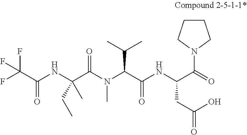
N(C(C(N(C(C(NC(C(N1CCCC1)=O)CC(O)=O)=O)C(C)C)C)=O)(CC)C)C(C(F)(F)F)=O
